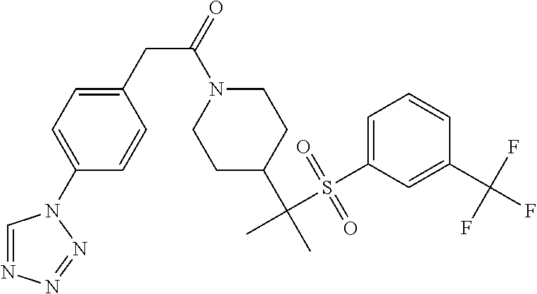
C(N1CCC(C(C)(S(C2=CC=CC(C(F)(F)F)=C2)(=O)=O)C)CC1)(=O)CC1=CC=C(N2C=NN=N2)C=C1
